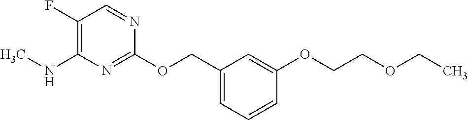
C1(F)=C(NC)N=C(OCC2=CC=CC(OCCOCC)=C2)N=C1
